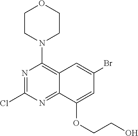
N1=C(Cl)N=C2C(=C1N1CCOCC1)C=C(Br)C=C2OCCO
